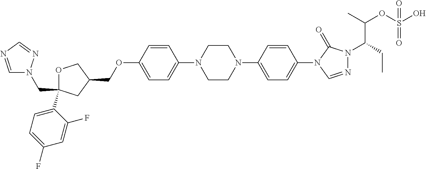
C1OC(C2=CC=C(F)C=C2F)(CN2C=NC=N2)CC1COC1=CC=C(N2CCN(C3=CC=C(N4C=NN(C(CC)C(C)OS(O)(=O)=O)C4=O)C=C3)CC2)C=C1
